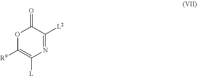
O1C([R9])=C([L])N=C([L2])C1=O
